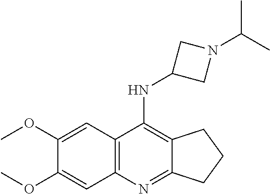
COC1=CC2=C(C=C1OC)N=C1C(=C2NC2CN(C(C)C)C2)CCC1
